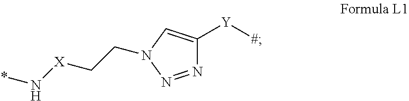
N1=NN(CC[X]N*)C=C1[Y][#]
